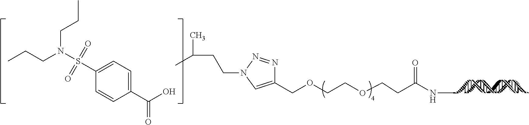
C1(COCCOCCC(NC)=O)=CN(CCC(C)C)N=N1.C1(C(O)=O)=CC=C(S(N(CCC)CCC)(=O)=O)C=C1
